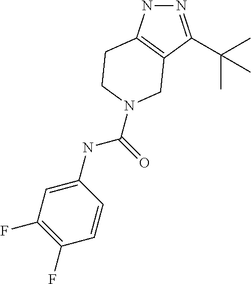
N1=C(C(C)(C)C)C2=C(N1)CCN(C(NC1=CC(F)=C(F)C=C1)=O)C2
